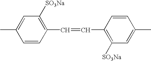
C1([SO3Na])=C(C=CC2=C([SO3Na])C=C(C)C=C2)C=CC(C)=C1
